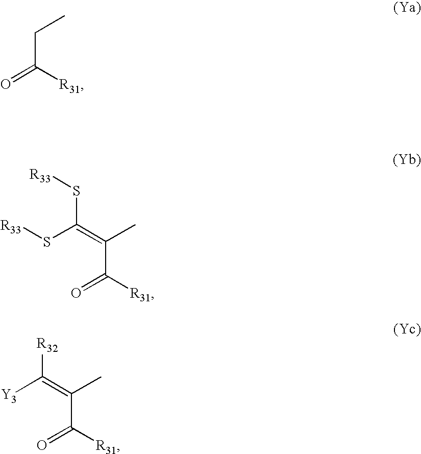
CCC(=O)[R31].CC(C(=O)[R31])=C(S[R33])S[R33].CC(C(=O)[R31])=C([Y3])[R32]
